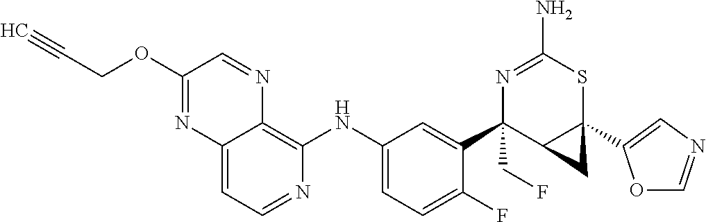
C12=CC=NC(NC3=CC=C(F)C(C4(CF)C5C(C6=CN=CO6)(SC(N)=N4)C5)=C3)=C1N=CC(OCC#C)=N2
